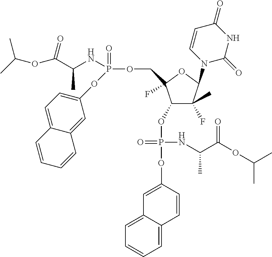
C1(OP(=O)(NC(C(OC(C)C)=O)C)OC2=CC3=CC=CC=C3C=C2)C(F)(C)C(N2C(=O)NC(=O)C=C2)OC1(COP(NC(C(OC(C)C)=O)C)(OC1=CC=C2C(=C1)C=CC=C2)=O)F
